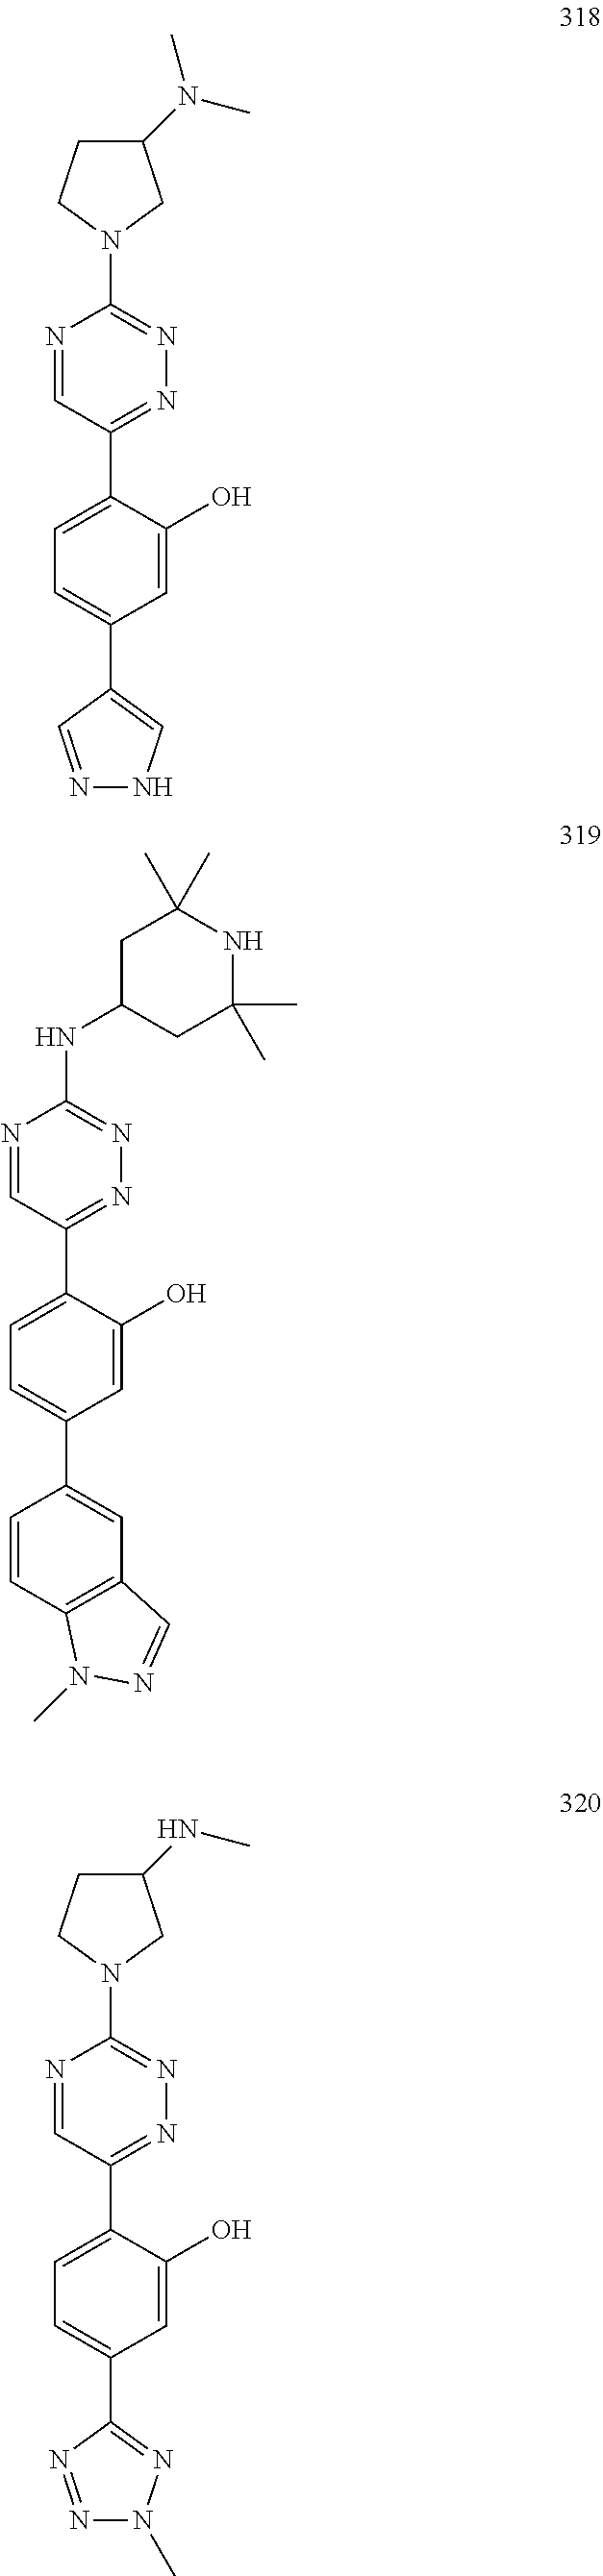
N1=C(C2=CC=C(C3=CNN=C3)C=C2O)C=NC(N2CC(N(C)C)CC2)=N1.N1=C(C2=CC=C(C3=CC4=C(C=C3)N(C)N=C4)C=C2O)C=NC(NC2CC(C)(C)NC(C)(C)C2)=N1.N1=C(C2=CC=C(C3=NN(C)N=N3)C=C2O)C=NC(N2CC(NC)CC2)=N1
